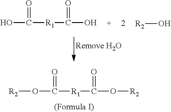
[R2]OC(=O)[R1]C(=O)O[R2].OC(=O)[R1]C(=O)O.[R2]O
